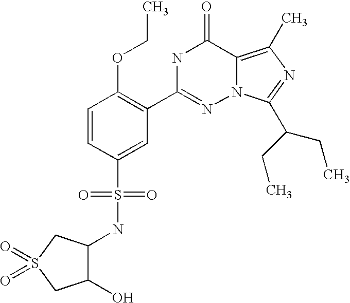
C1=CC(S(NC2C(O)CS(=O)(=O)C2)(=O)=O)=CC(C2=NN3C(=C(C)N=C3C(CC)CC)C(=O)N2)=C1OCC
